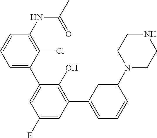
C1=CC(NC(C)=O)=C(Cl)C(C2=CC(F)=CC(C3=CC=CC(N4CCNCC4)=C3)=C2O)=C1
